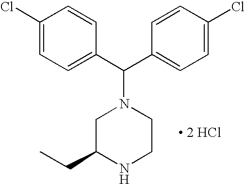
C1(C(C2=CC=C(Cl)C=C2)N2CC(CC)NCC2)=CC=C(Cl)C=C1.[ 2 HCl]
